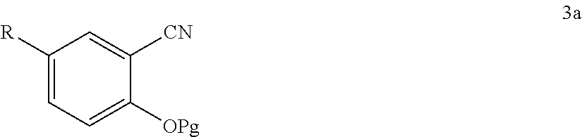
C1([R])=CC=C([OPg])C([CN])=C1
